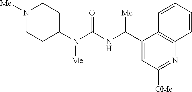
N1([Me])CCC(N(C(=O)NC(C2=CC([OMe])=NC3=C2C=CC=C3)[Me])[Me])CC1
